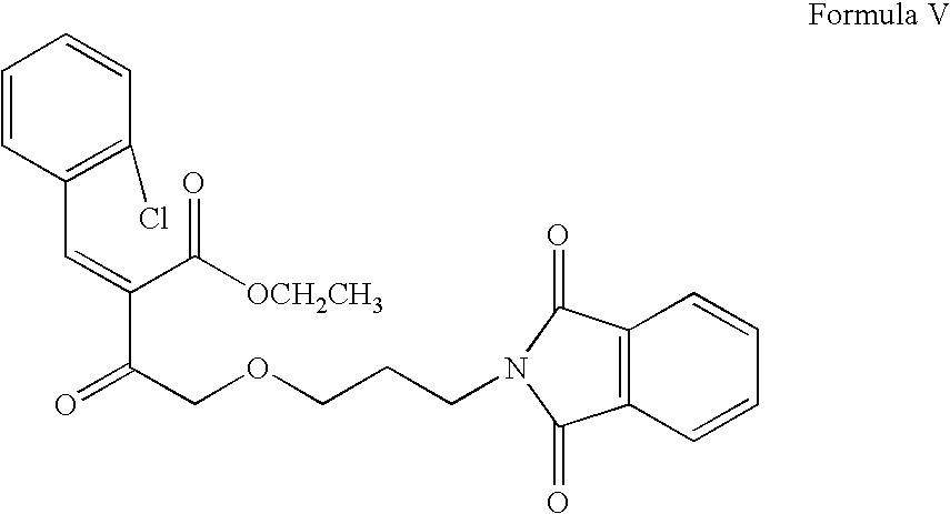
O=C(C(=CC1=C(Cl)C=CC=C1)C([OCH2CH3])=O)COCCCN1C(=O)C2=C(C1=O)C=CC=C2
